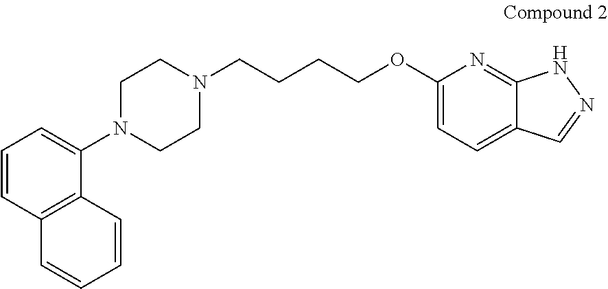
C1N(C2=CC=CC3=C2C=CC=C3)CCN(CCCCOC2=CC=C3C(=N2)NN=C3)C1
